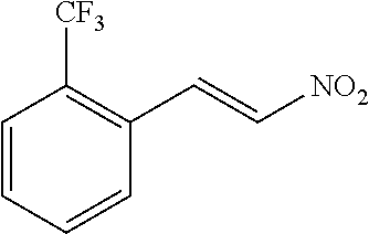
C1=CC=CC(C=C[NO2])=C1[CF3]
